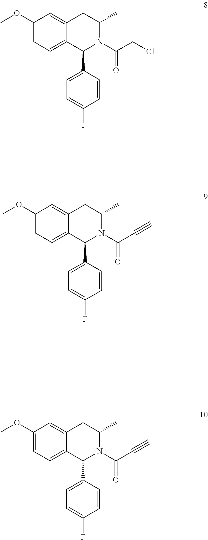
C1(OC)=CC=C2C(=C1)CC(C)N(C(CCl)=O)C2C1=CC=C(F)C=C1.C1(OC)=CC=C2C(=C1)CC(C)N(C(C#C)=O)C2C1=CC=C(F)C=C1.C1(OC)=CC=C2C(=C1)CC(C)N(C(C#C)=O)C2C1=CC=C(F)C=C1
